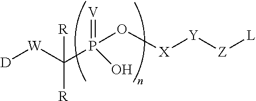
[D][W]C(P(O[X][Y][Z][L])(=[V])O)([R])[R]
